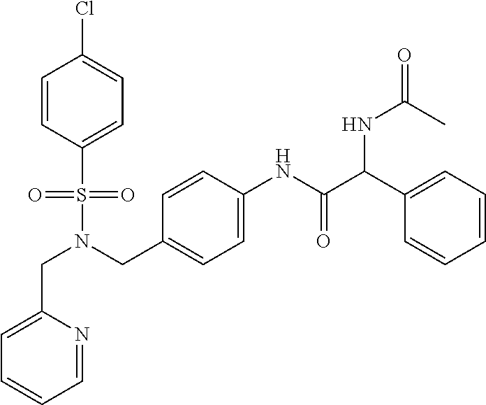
C(N(CC1=CC=C(NC(=O)C(C2=CC=CC=C2)NC(=O)C)C=C1)S(=O)(=O)C1=CC=C(Cl)C=C1)C1=CC=CC=N1
